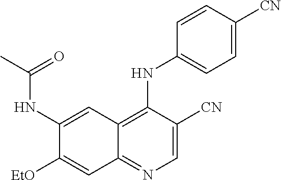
C1(NC(C)=O)=CC2=C(NC3=CC=C([CN])C=C3)C([CN])=CN=C2C=C1[OEt]
